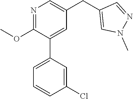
N1=C(OC)C(C2=CC=CC(Cl)=C2)=CC(CC2=CN(C)N=C2)=C1
